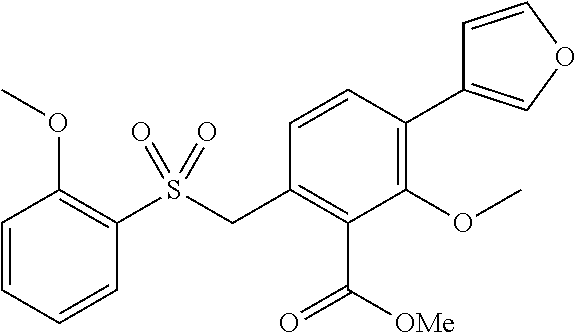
C1=CC=CC(S(CC2=C(C(=O)[OMe])C(OC)=C(C3=COC=C3)C=C2)(=O)=O)=C1OC
